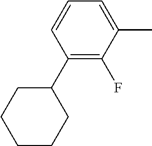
C1(C2CCCCC2)=C(F)C(C)=CC=C1
